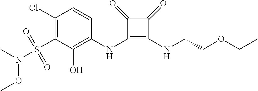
C1(Cl)=C(S(=O)(=O)N(C)OC)C(O)=C(NC2=C(NC(C)COCC)C(=O)C2=O)C=C1
